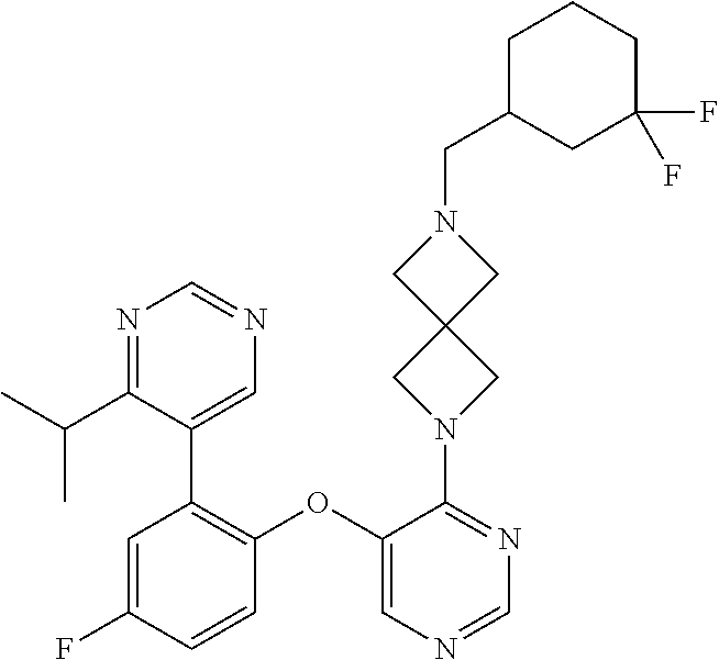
C1=C(F)C=CC(OC2=CN=CN=C2N2CC3(C2)CN(CC2CC(F)(F)CCC2)C3)=C1C1=CN=CN=C1C(C)C
